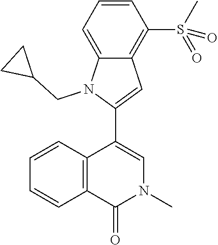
C1=CC=C2C(=C1S(C)(=O)=O)C=C(C1=CN(C)C(=O)C3=C1C=CC=C3)N2CC1CC1
